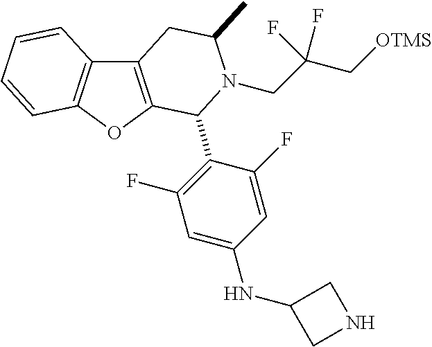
C1(F)=CC(NC2CNC2)=CC(F)=C1C1C2=C(C3=C(O2)C=CC=C3)CC(C)N1CC(C[OTMS])(F)F
